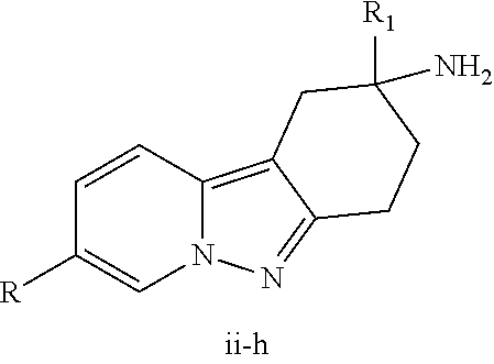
C1=CC2=C3C(=NN2C=C1[R])CCC([R1])(N)C3
